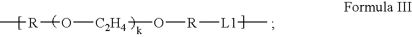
C[R]O[C2H4]O[R][L1]C
